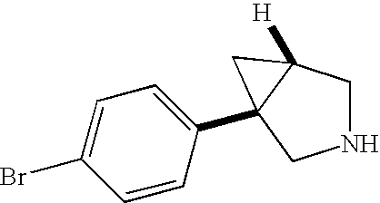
C1=CC(C23C([H])(CNC2)C3)=CC=C1Br
